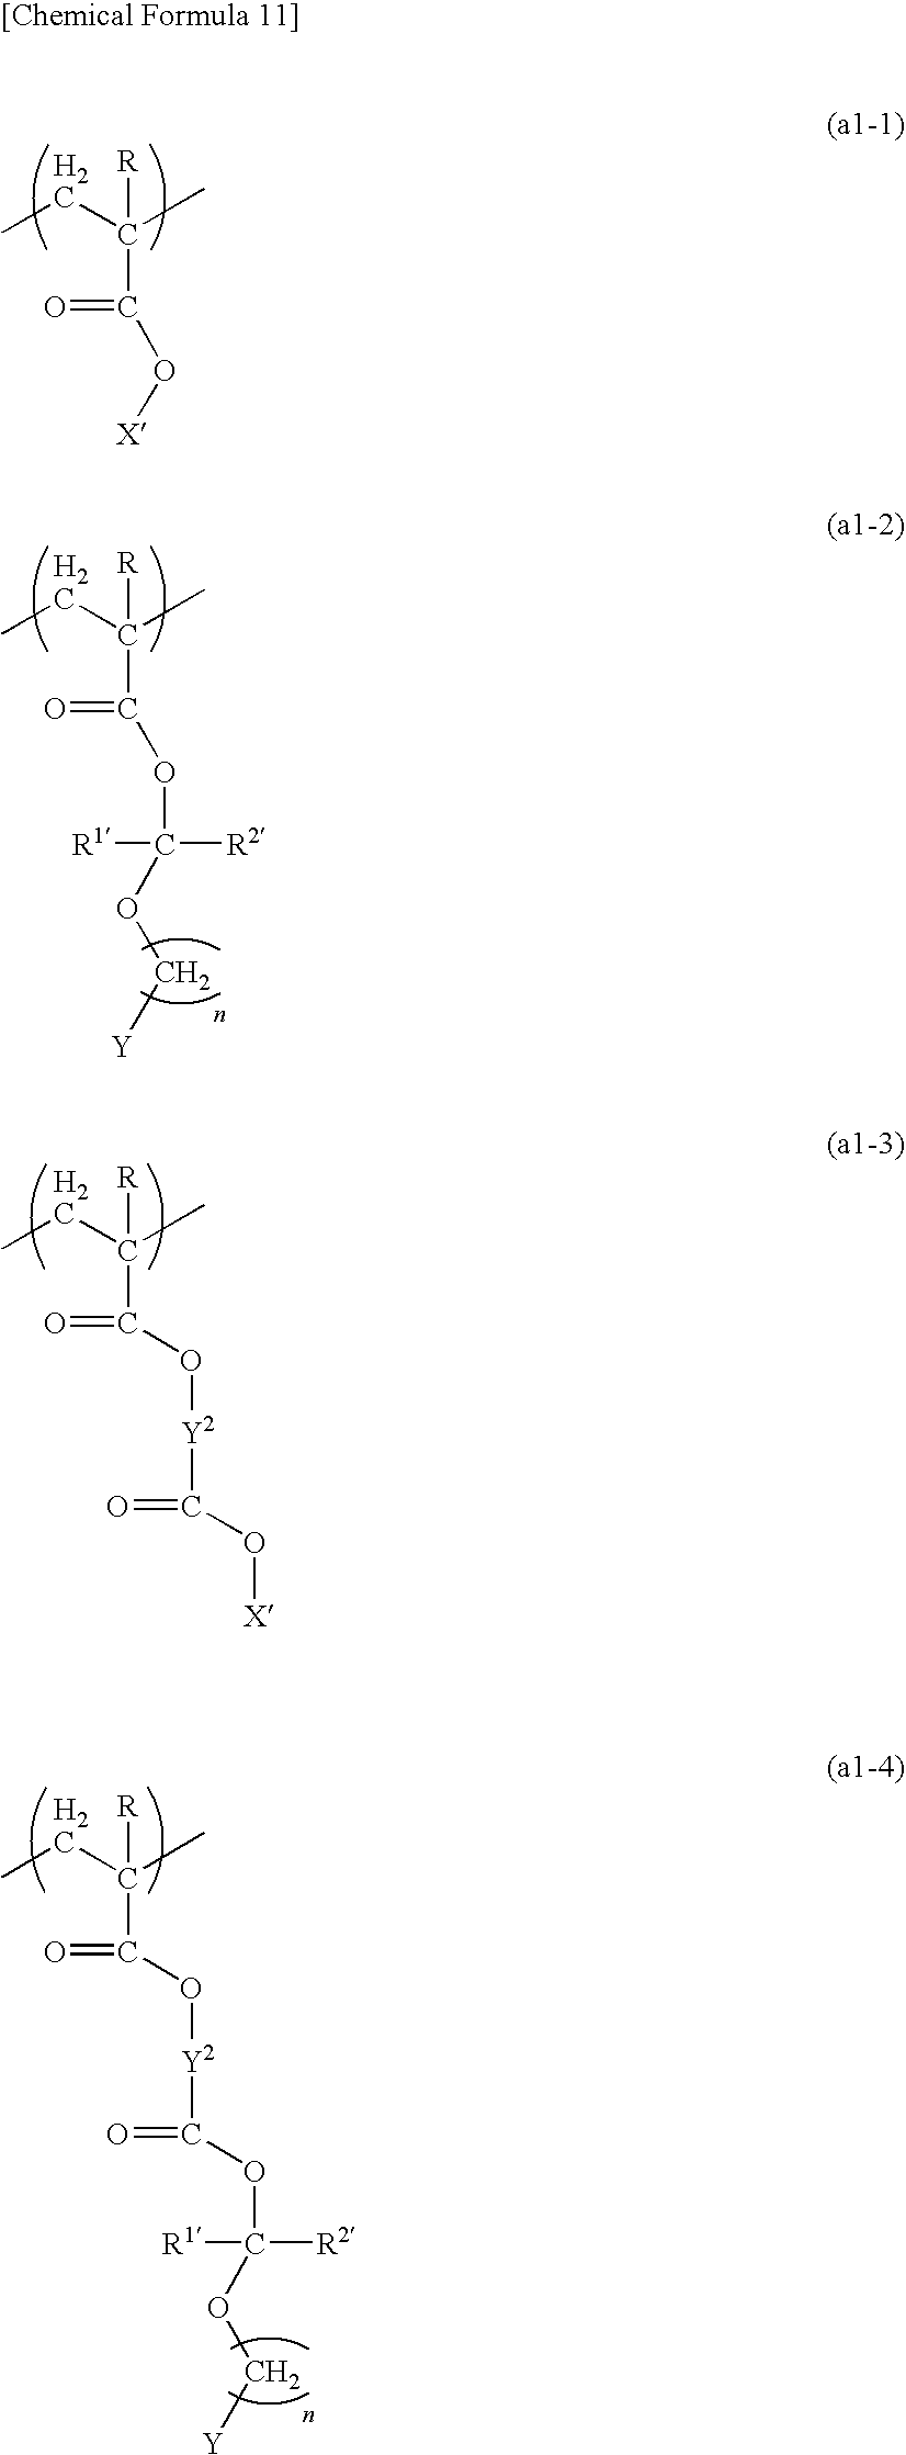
CCC(C)([R])C(=O)O[X].CCC(C)([R])C(=O)O[Y2]C(=O)O[X].CCC(C)([R])C(=O)OC([R1])([R2])OC[Y].CCC(C)([R])C(=O)O[Y2]C(=O)OC([R1])([R2])OC[Y]
